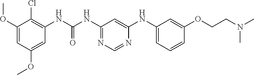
C1(OC)=CC(OC)=CC(NC(NC2=NC=NC(NC3=CC=CC(OCCN(C)C)=C3)=C2)=O)=C1Cl
